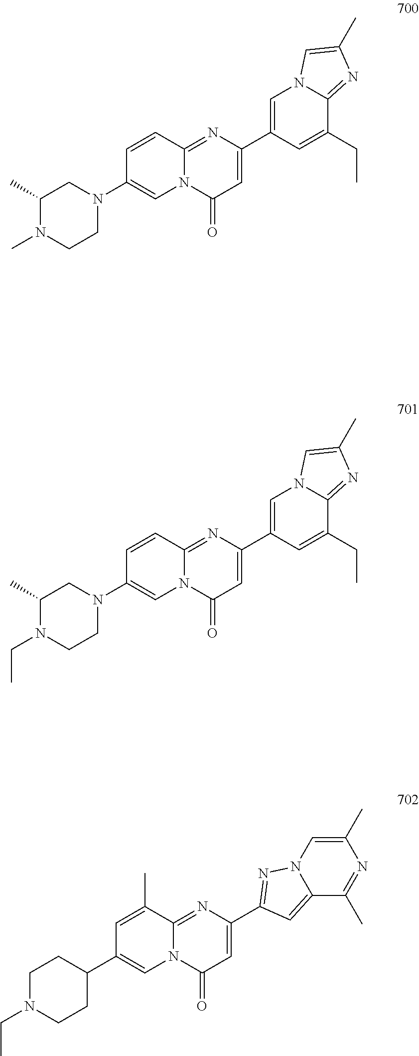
C1(C2=CN3C(=NC(C)=C3)C(CC)=C2)=CC(=O)N2C(=N1)C=CC(N1CC(C)N(C)CC1)=C2.C1(C2=NN3C(=C2)C(C)=NC(C)=C3)=CC(=O)N2C(=N1)C(C)=CC(C1CCN(CC)CC1)=C2.C1(C2=CN3C(=NC(C)=C3)C(CC)=C2)=CC(=O)N2C(=N1)C=CC(N1CC(C)N(CC)CC1)=C2
